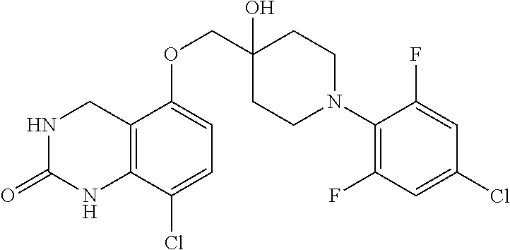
C1(N2CCC(O)(COC3=CC=C(Cl)C4=C3CNC(=O)N4)CC2)=C(F)C=C(Cl)C=C1F
